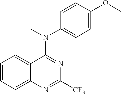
C1=CC=C2C(=C1)C(N(C)C1=CC=C(OC)C=C1)=NC([CF3])=N2
